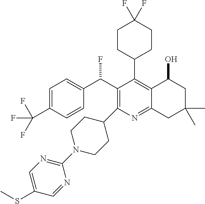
C1=C(C(F)(F)F)C=CC(C(C2=C(C3CCN(C4=NC=C(SC)C=N4)CC3)N=C3C(=C2C2CCC(F)(F)CC2)C(O)CC(C)(C)C3)F)=C1
